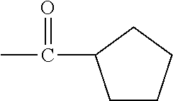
C1CCCC1C(C)=O
